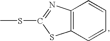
C1=CC2=C(C=C1)SC(SC)=N2
